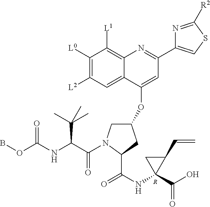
[R].BOC(NC(C(=O)N1CC(OC2=CC(C3=CSC([R2])=N3)=NC3=C([L1])C([L0])=C([L2])C=C23)CC1C(NC1(C(O)=O)C(C=C)C1)=O)C(C)(C)C)=O
